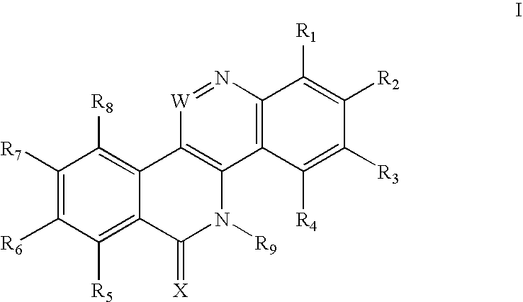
C1([R7])=C([R6])C([R5])=C2C(=C1[R8])C1=C(N([R9])C2=[X])C2=C(N=[W]1)C([R1])=C([R2])C([R3])=C2[R4]
